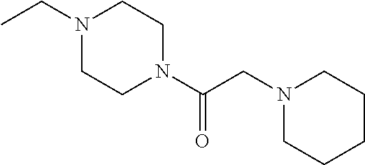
N1(CC)CCN(C(CN2CCCCC2)=O)CC1
